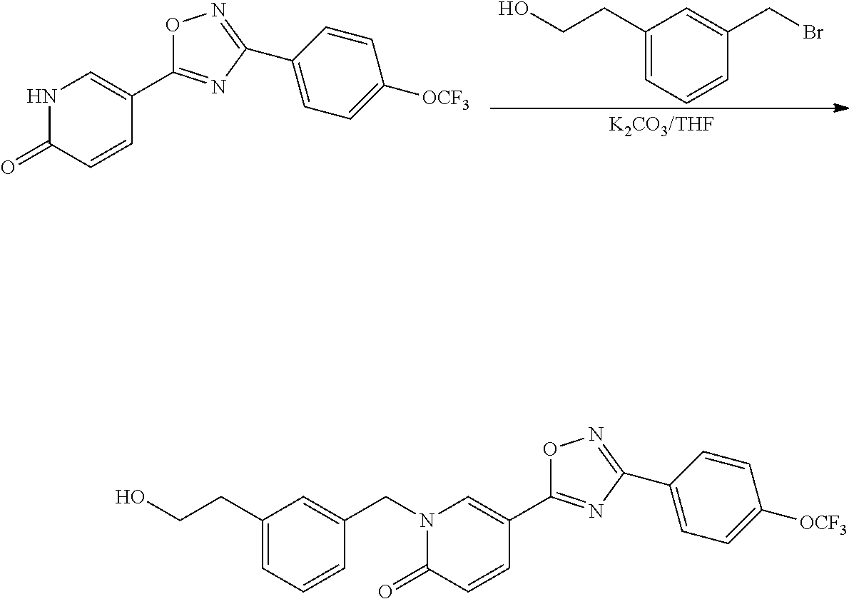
C1(CCO)=CC=CC(CBr)=C1.N1C(=O)C=CC(C2=NC(C3=CC=C([OCF3])C=C3)=NO2)=C1.N1(CC2=CC(CCO)=CC=C2)C(=O)C=CC(C2=NC(C3=CC=C([OCF3])C=C3)=NO2)=C1
